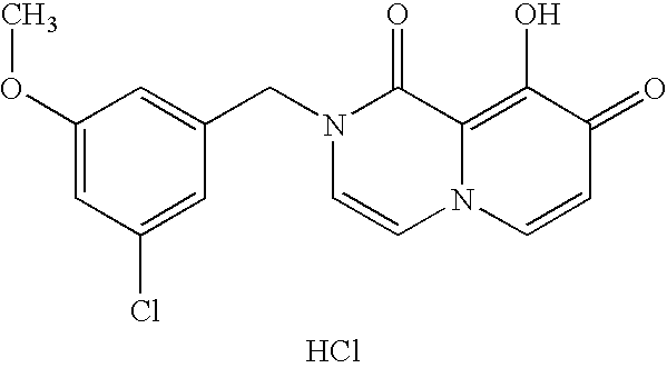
C1(CN2C=CN3C(=C(O)C(=O)C=C3)C2=O)=CC(OC)=CC(Cl)=C1.Cl
